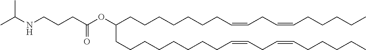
C(CCCC=CCC=CCCCCC)CCCC(CCCCCCCCC=CCC=CCCCCC)OC(CCCNC(C)C)=O
